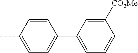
C1=CC(C)=CC=C1C1=CC=CC([CO2Me])=C1
